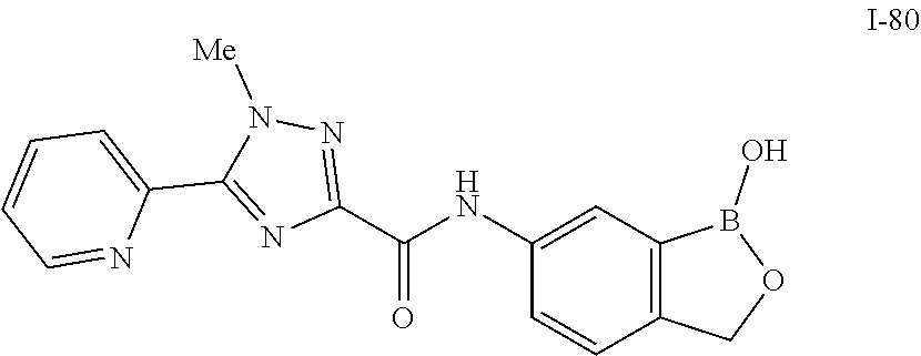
C1(NC(C2=NN([Me])C(C3=CC=CC=N3)=N2)=O)=CC2=C(C=C1)COB2O
